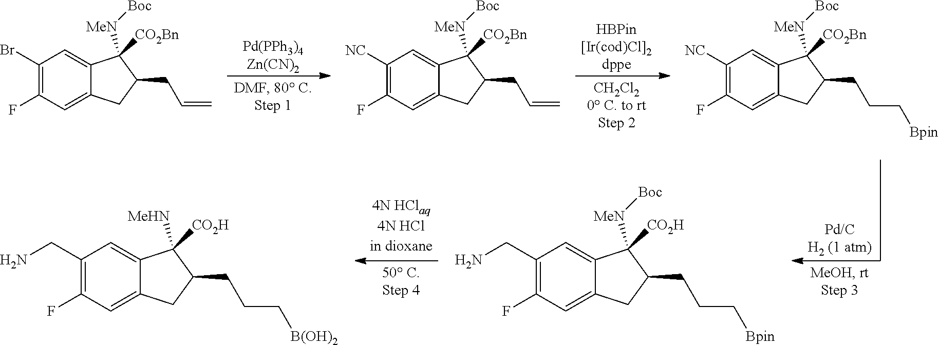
C1(Br)=C(F)C=C2C(=C1)C([MeN][Boc])([CO2Bn])C(CC=C)C2.C1([NC])=C(F)C=C2C(=C1)C([MeN][Boc])([CO2Bn])C(CC=C)C2.C1([NC])=C(F)C=C2C(=C1)C([MeN][Boc])([CO2Bn])C(CCC[Bpin])C2.C1(CN)=C(F)C=C2C(=C1)C([MeN][Boc])([CO2H])C(CCC[Bpin])C2.C1(CN)=C(F)C=C2C(=C1)C([MeHN])([CO2H])C(CCC[B(OH)2])C2
